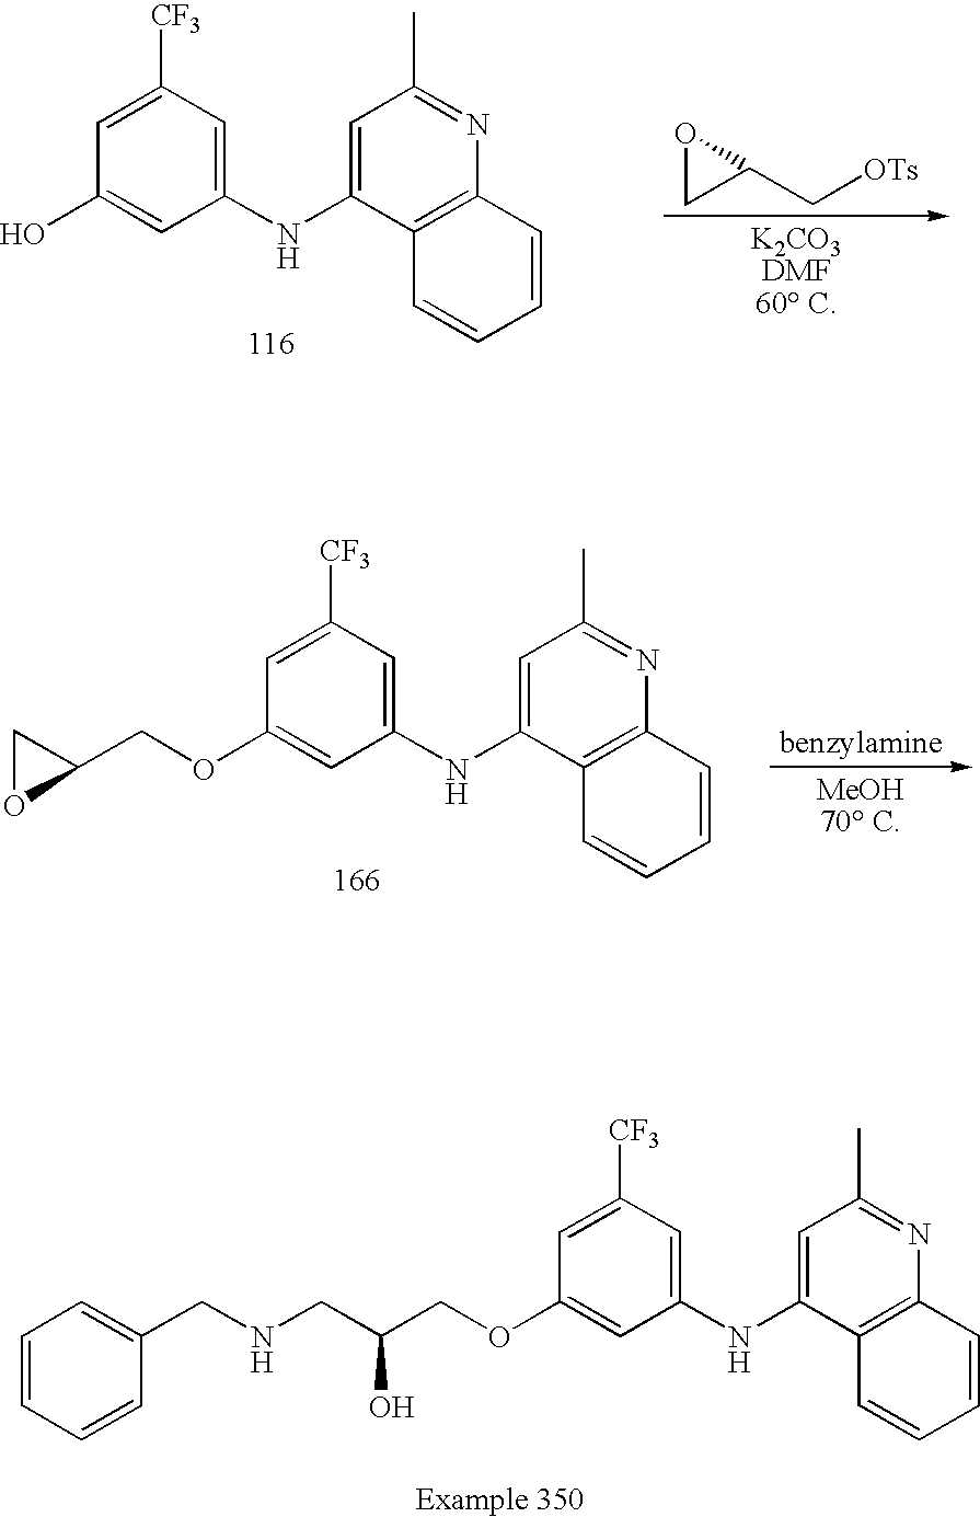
C1(NC2=CC(C)=NC3=C2C=CC=C3)=CC([CF3])=CC(O)=C1.O1CC1C[OTs].C1(NC2=CC(C)=NC3=C2C=CC=C3)=CC([CF3])=CC(OCC2CO2)=C1.C1(NC2=CC(C)=NC3=C2C=CC=C3)=CC([CF3])=CC(OCC(CNCC2=CC=CC=C2)O)=C1
